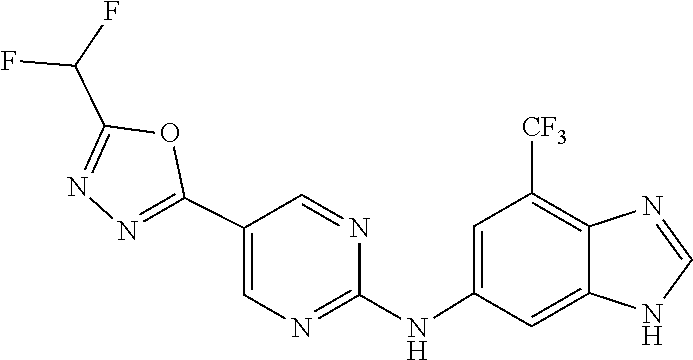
C1=NC2=C([CF3])C=C(NC3=NC=C(C4=NN=C(C(F)F)O4)C=N3)C=C2N1
